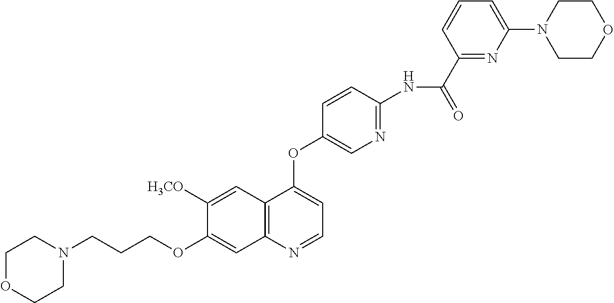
C1OCCN(CCCOC2=CC3=C(C=C2[H3CO])C(OC2=CN=C(NC(C4=NC(N5CCOCC5)=CC=C4)=O)C=C2)=CC=N3)C1
